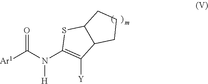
[Ar1]C(N(C1=C([Y])C2C(S1)CCC2)[H])=O
